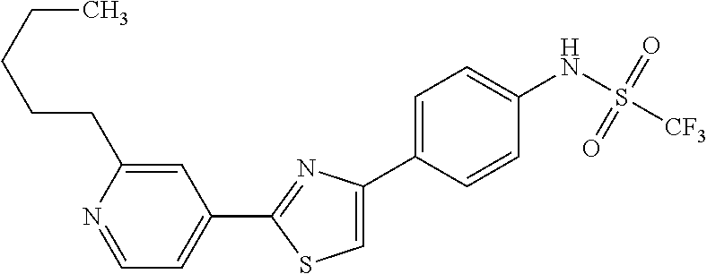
C1(C2=NC(C3=CC=C(NS([CF3])(=O)=O)C=C3)=CS2)=CC=NC(CCCCC)=C1
